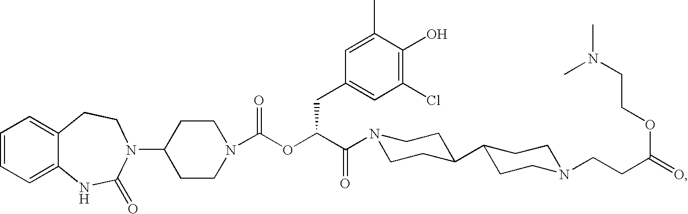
C1=CC=C2C(=C1)CCN(C1CCN(C(OC(C(=O)N3CCC(C4CCN(CCC(=O)OCCN(C)C)CC4)CC3)CC3=CC(Cl)=C(O)C(C)=C3)=O)CC1)C(=O)N2
